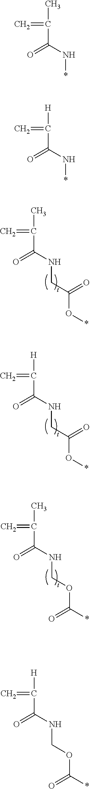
CC(=C)C(=O)NCC(=O)O*.[H]C(=C)C(=O)NCC(=O)O*.CC(=C)C(=O)NCOC(*)=O.[H]C(=C)C(=O)NCOC(*)=O.CC(=C)C(=O)N*.[H]C(=C)C(=O)N*
